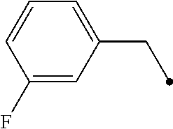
C1=CC(F)=CC(CC)=C1
